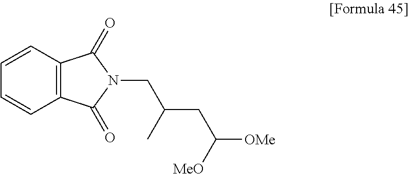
C12=C(C=CC=C1)C(=O)N(CC(CC([OMe])[MeO])C)C2=O
